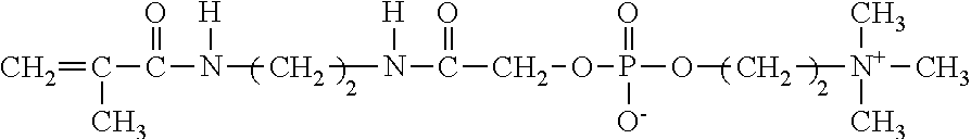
C=C(C)C(=O)N([H])CN([H])C(=O)COP(=O)([O-])OC[N+](C)(C)C
